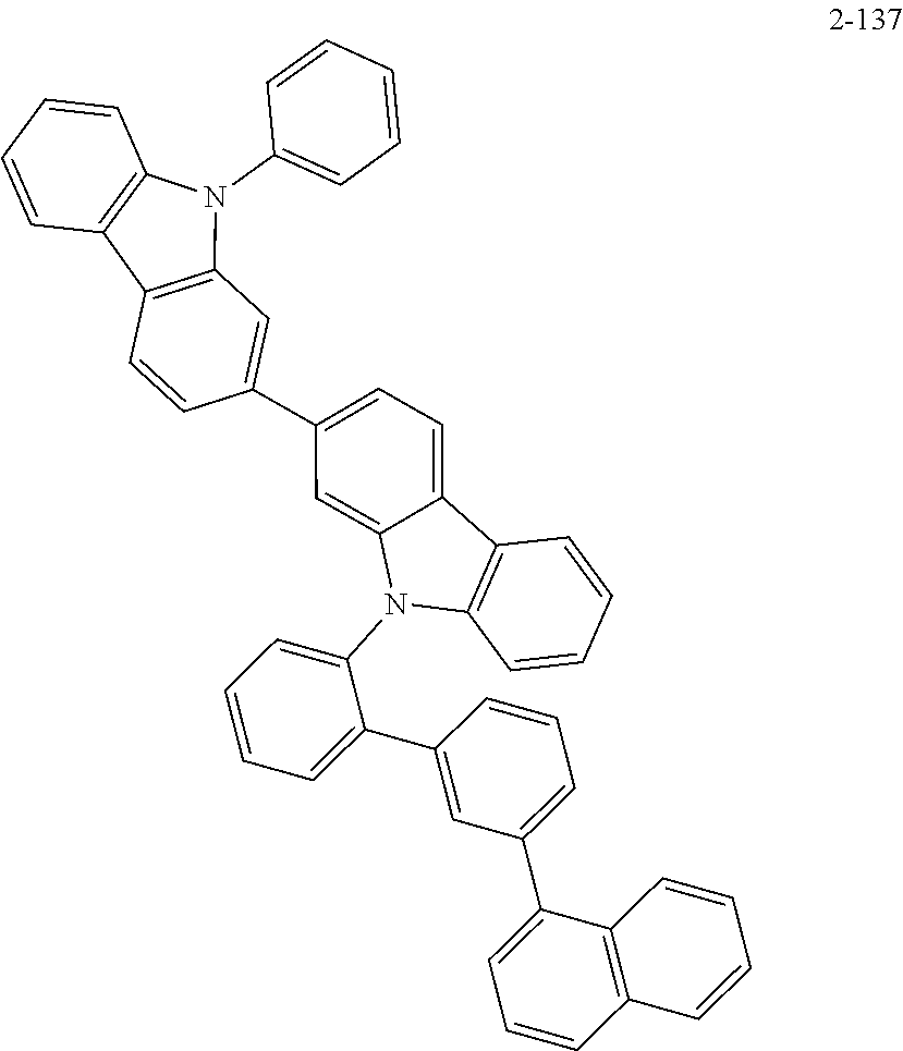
C1=CC2=C(C=C1)C1=C(N2C2=CC=CC=C2)C=C(C2=CC=C3C(=C2)N(C2=CC=CC=C2C2=CC(C4=CC=CC5=C4C=CC=C5)=CC=C2)C2=C3C=CC=C2)C=C1
